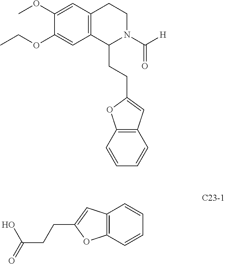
C12=C(C=CC=C1)OC(CCC(=O)O)=C2.C12=C(C(CCC3=CC4=C(O3)C=CC=C4)N(C([H])=O)CC1)C=C(OCC)C(OC)=C2
